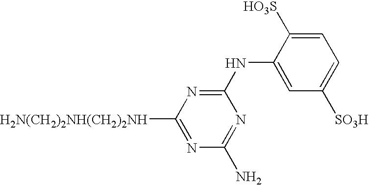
N(C1=NC([H2N(CH2)2NH(CH2)2NH])=NC(N)=N1)C1=CC([SO3H])=CC=C1[HO3S]
